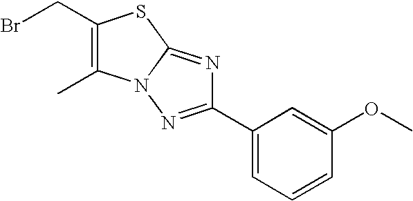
C1(CBr)=C(C)N2C(=NC(C3=CC=CC(OC)=C3)=N2)S1
